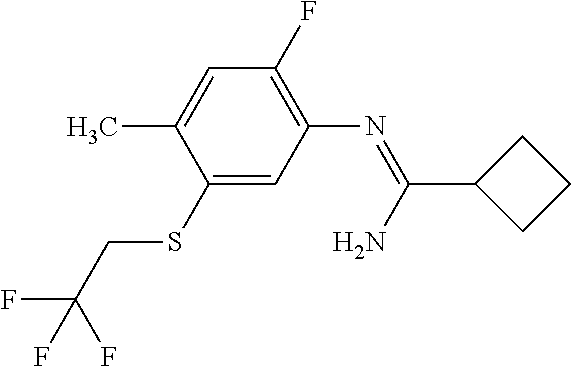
C1(SCC(F)(F)F)=CC(N=C(N)C2CCC2)=C(F)C=C1C
